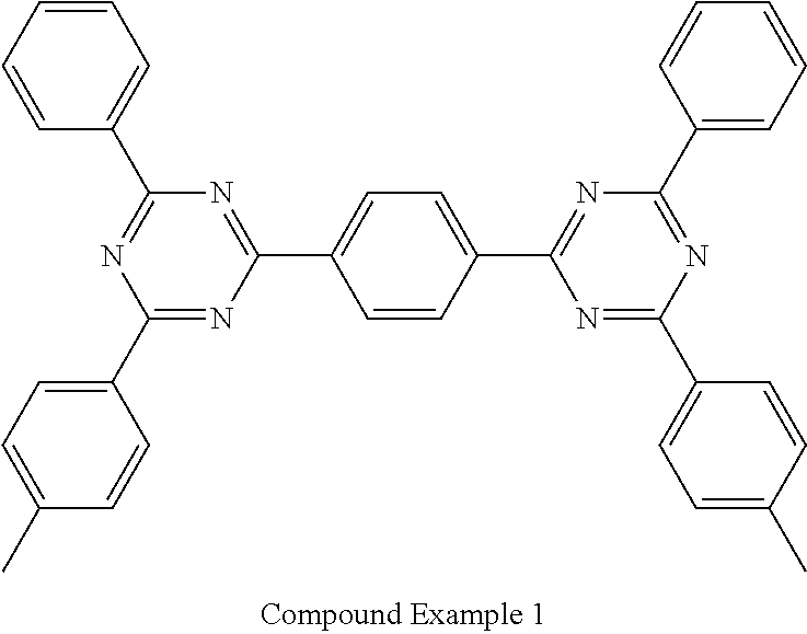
N1=C(C2=CC=C(C)C=C2)N=C(C2=CC=CC=C2)N=C1C1=CC=C(C2=NC(C3=CC=CC=C3)=NC(C3=CC=C(C)C=C3)=N2)C=C1
